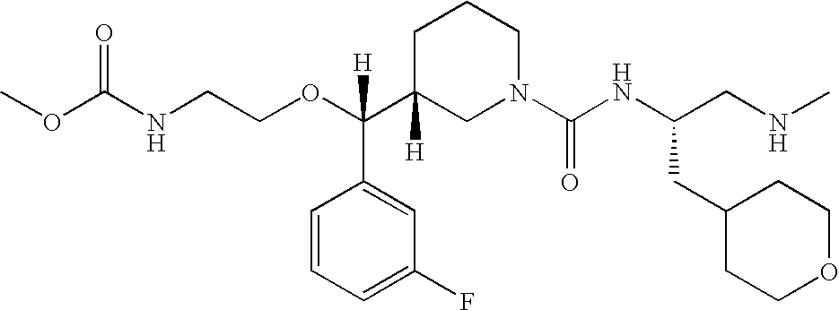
O=C(NCCOC(C1([H])CN(C(NC(CNC)CC2CCOCC2)=O)CCC1)(C1=CC(F)=CC=C1)[H])OC
